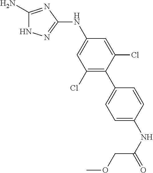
C1(N)=NC(NC2=CC(Cl)=C(C3=CC=C(NC(=O)COC)C=C3)C(Cl)=C2)=NN1
